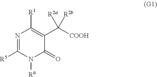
N1=C([R5])N([R6])C(=O)C(C([COOH])([R2a])[R2b])=C1[R1]
